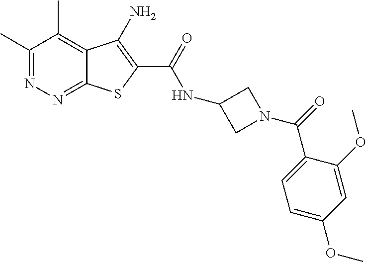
C1(C)=NN=C2C(=C1C)C(N)=C(C(=O)NC1CN(C(=O)C3=CC=C(OC)C=C3OC)C1)S2
